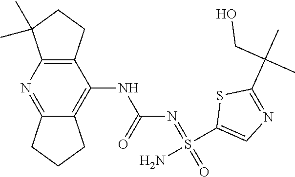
N1=C2CCCC2=C(NC(=O)N=S(C2=CN=C(C(C)(CO)C)S2)(=O)N)C2=C1C(C)(C)CC2
